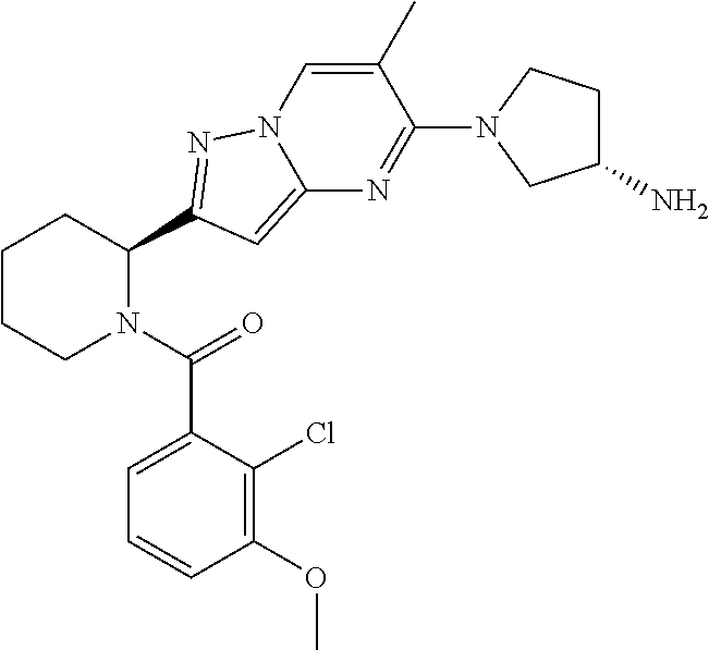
C1CCN(C(=O)C2=CC=CC(OC)=C2Cl)C(C2=NN3C=C(C)C(N4CC(N)CC4)=NC3=C2)C1
